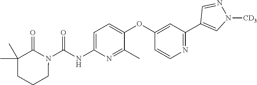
C1=C(NC(N2C(=O)C(C)(C)CCC2)=O)N=C(C)C(OC2=CC(C3=CN([CD3])N=C3)=NC=C2)=C1
